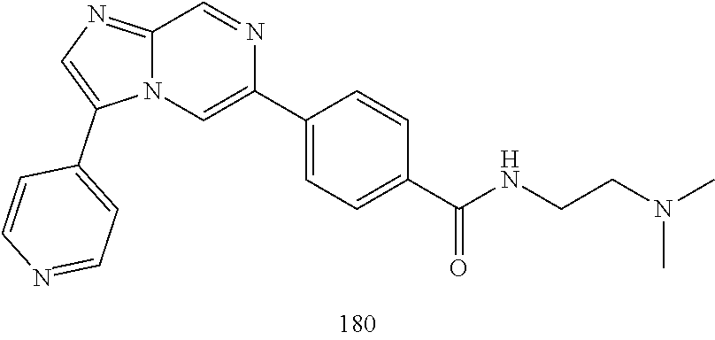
CN(CCNC(C1=CC=C(C2=CN3C(=NC=C3C3=CC=NC=C3)C=N2)C=C1)=O)C
